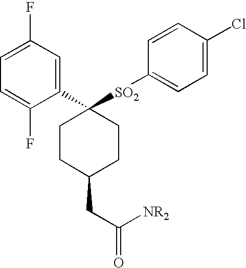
C1(C2([SO2]C3=CC=C(Cl)C=C3)CCC(CC(=O)[NR2])CC2)=CC(F)=CC=C1F
